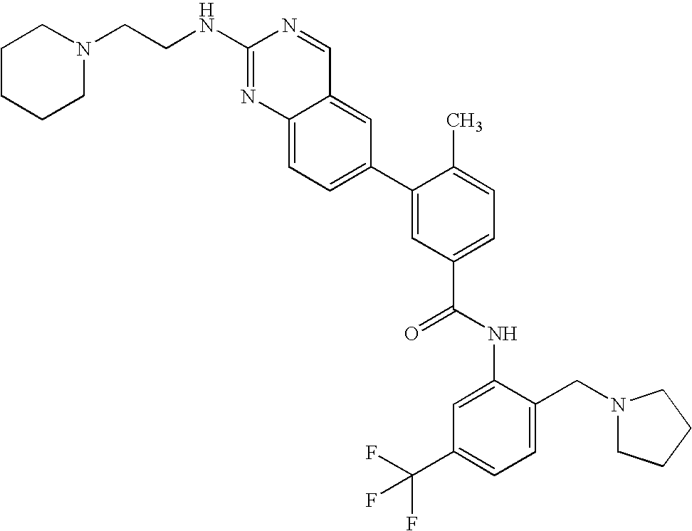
C12=CC=C(C3=CC(C(=O)NC4=CC(C(F)(F)F)=CC=C4CN4CCCC4)=CC=C3C)C=C1C=NC(NCCN1CCCCC1)=N2
